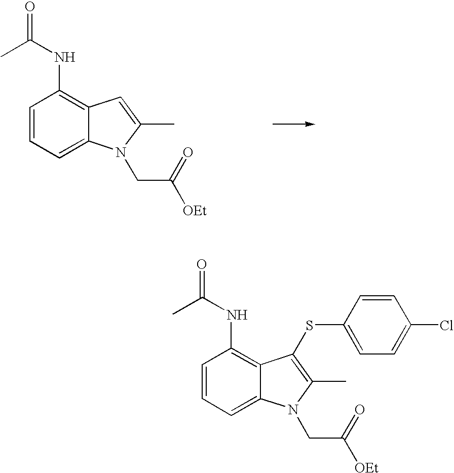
C1=CC=C2C(=C1NC(=O)C)C=C(C)N2CC([OEt])=O.C1=CC=C2C(=C1NC(=O)C)C(SC1=CC=C(Cl)C=C1)=C(C)N2CC([OEt])=O
